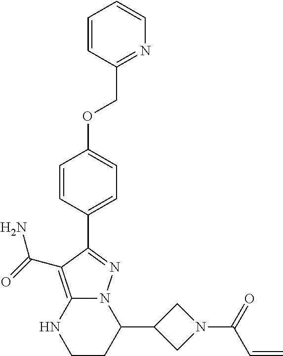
C1(C2N3C(=C(C(=O)N)C(C4=CC=C(OCC5=NC=CC=C5)C=C4)=N3)NCC2)CN(C(=O)C=C)C1
